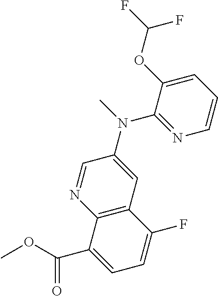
O(C(C1=CC=C(F)C2=C1N=CC(N(C1=NC=CC=C1OC(F)F)C)=C2)=O)C
